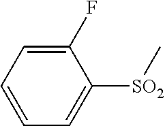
[SO2](C1=CC=CC=C1F)C
